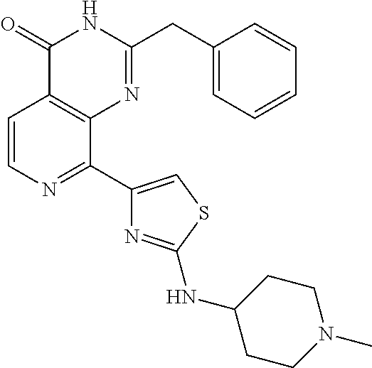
C1=CN=C(C2=CSC(NC3CCN(C)CC3)=N2)C2=C1C(=O)NC(CC1=CC=CC=C1)=N2
